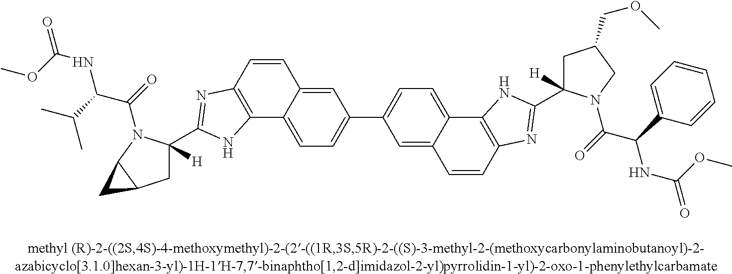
C1=C(C2=CC=C3C(=C2)C=CC2=C3NC(C3([H])CC4C(N3C(=O)C(C(C)C)NC(=O)OC)C4)=N2)C=C2C(=C1)C1=C(C=C2)N=C(C2([H])CC(COC)CN2C(=O)C(C2=CC=CC=C2)NC(=O)OC)N1
